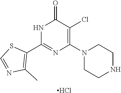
N1C(C2=C(C)N=CS2)=NC(N2CCNCC2)=C(Cl)C1=O.Cl
